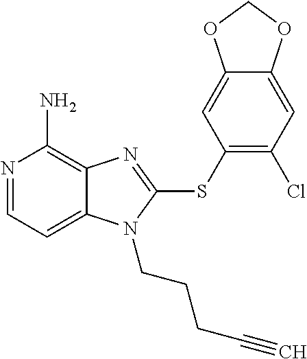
N1=CC=C2C(=C1N)N=C(SC1=C(Cl)C=C3C(=C1)OCO3)N2CCCC#C
